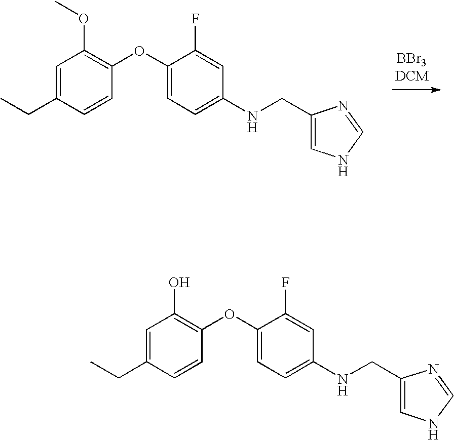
C1=C(CC)C=CC(OC2=CC=C(NCC3=CNC=N3)C=C2F)=C1OC.C1=C(CC)C=CC(OC2=CC=C(NCC3=CNC=N3)C=C2F)=C1O
